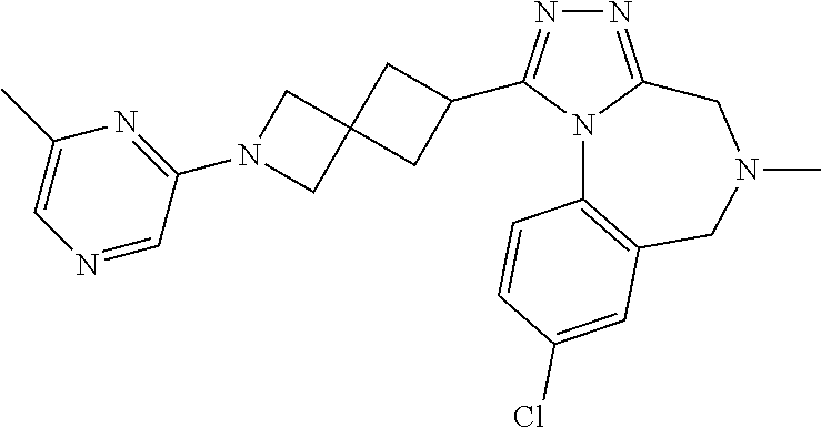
N1=C2N(C(C3CC4(C3)CN(C3=NC(C)=CN=C3)C4)=N1)C1=C(CN(C)C2)C=C(Cl)C=C1
